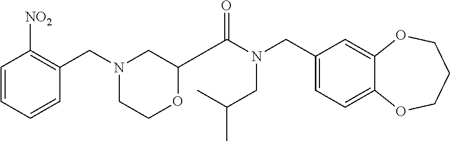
C1(CN(C(=O)C2OCCN(CC3=C([NO2])C=CC=C3)C2)CC(C)C)=CC=C2C(=C1)OCCCO2
